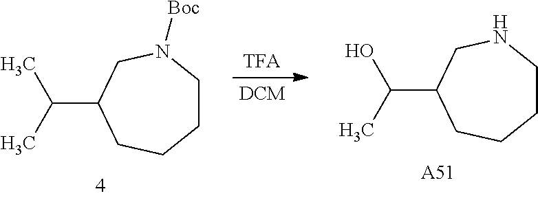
C1CN([Boc])CC(C(C)C)CC1.[TFA].C1CNCC(C(C)O)CC1.[A51]
